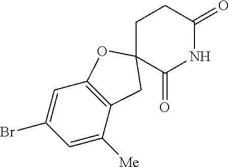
C1CC(=O)NC(=O)C12CC1=C(C=C(Br)C=C1[Me])O2
